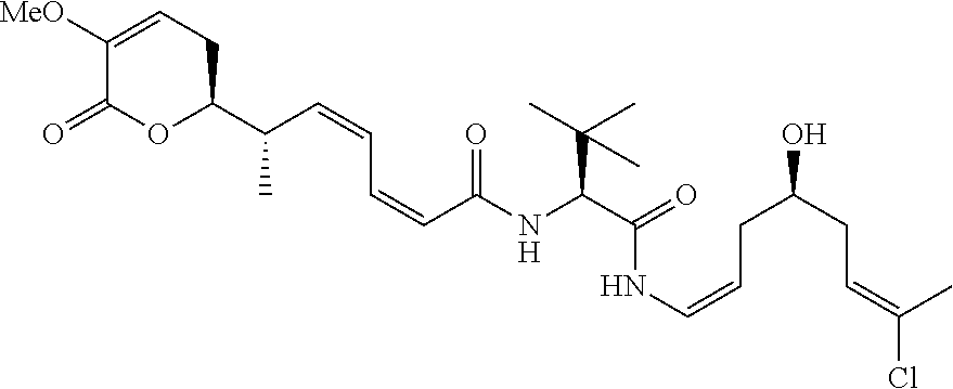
C1([MeO])=CCC(C(C)C=CC=CC(=O)NC(C(C)(C)C)C(=O)NC=CCC(CC=C(C)Cl)O)OC1=O
